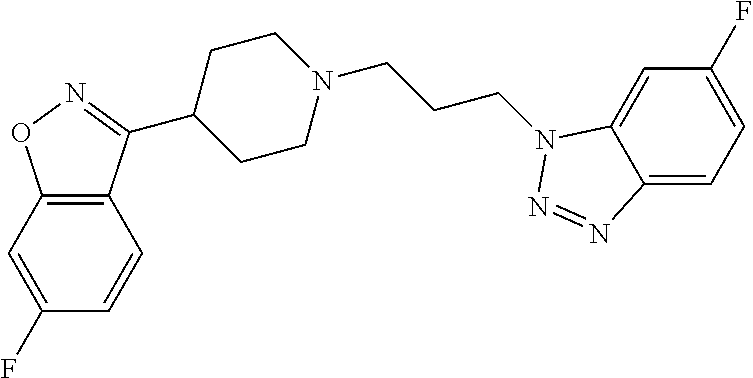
C12=C(C=C(F)C=C1)ON=C2C1CCN(CCCN2C3=CC(F)=CC=C3N=N2)CC1
